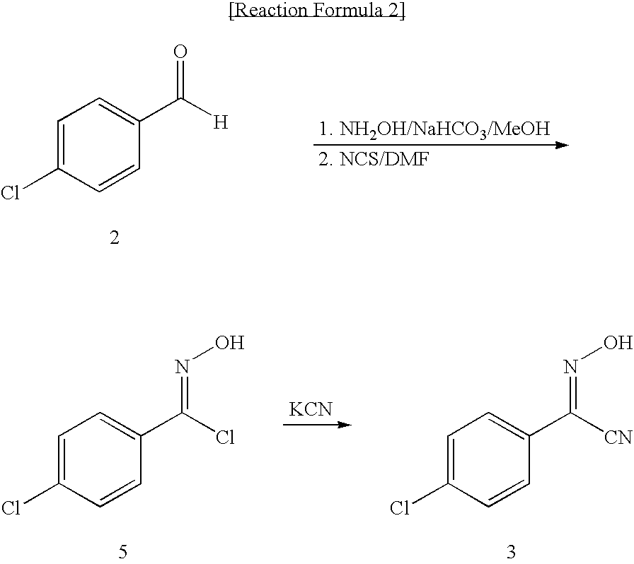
C1=C(Cl)C=CC(C([H])=O)=C1.C1=C(Cl)C=CC(C(Cl)=NO)=C1.C1=C(Cl)C=CC(C([CN])=NO)=C1.[KCN]
